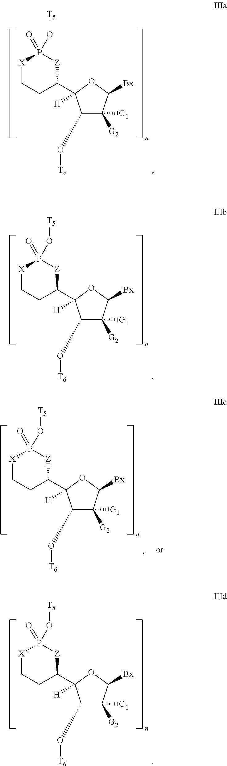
C1(O[T6])C([G2])([G1])C([Bx])OC1(C1[Z]P(=O)(O[T5])[X]CC1)[H].C1(O[T6])C([G2])([G1])C([Bx])OC1(C1[Z]P(=O)(O[T5])[X]CC1)[H].C1(O[T6])C([G2])([G1])C([Bx])OC1(C1[Z]P(=O)(O[T5])[X]CC1)[H].C1(O[T6])C([G2])([G1])C([Bx])OC1(C1[Z]P(=O)(O[T5])[X]CC1)[H]
